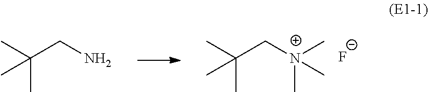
CC(C[N+](C)(C)C)(C)C.[F-].CC(CN)(C)C
